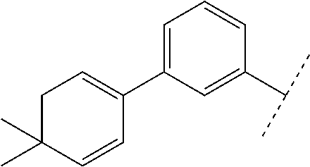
C1=C(C(C)C)C=CC=C1C1=CCC(C)(C)C=C1
